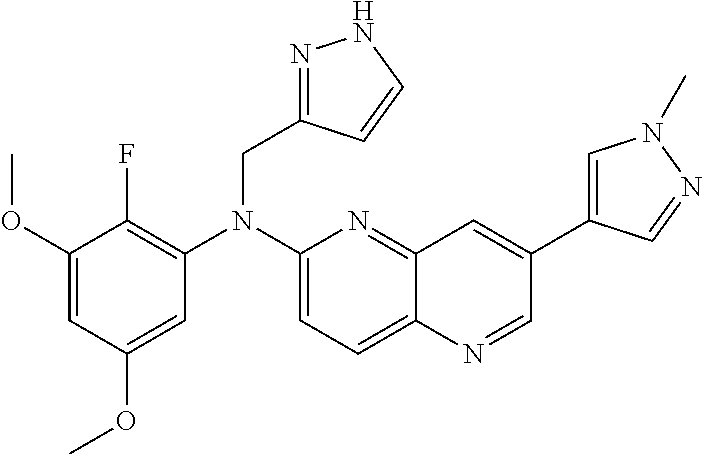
C1=C(OC)C=C(OC)C(F)=C1N(C1=CC=C2C(=N1)C=C(C1=CN(C)N=C1)C=N2)CC1=NNC=C1
